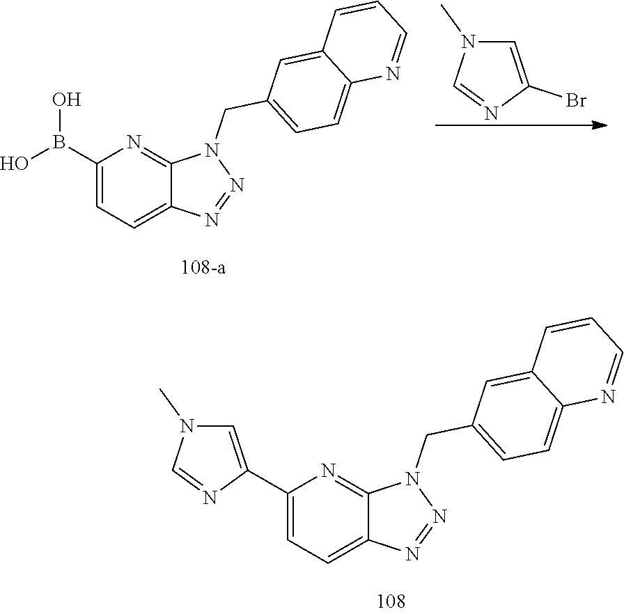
C1(C2=CN(C)C=N2)=CC=C2C(=N1)N(CC1=CC=C3C(=C1)C=CC=N3)N=N2.C1(B(O)O)=CC=C2C(=N1)N(CC1=CC=C3C(=C1)C=CC=N3)N=N2.C1=C(Br)N=CN1C
